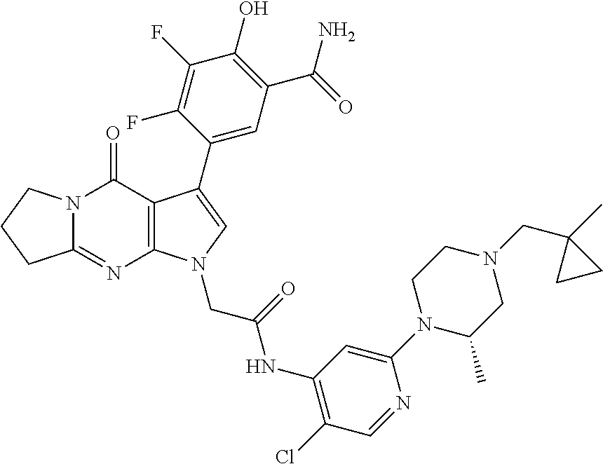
C12=NC3=C(C(=O)N1CCC2)C(C1=CC(C(N)=O)=C(O)C(F)=C1F)=CN3CC(NC1=C(Cl)C=NC(N2C(C)CN(CC3(C)CC3)CC2)=C1)=O
